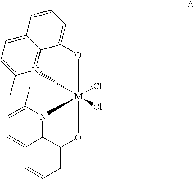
N12=C3C(=CC=C1C)C=CC=C3O[M]21(Cl)(Cl)OC2=CC=CC3=CC=C(C)N1=C23
